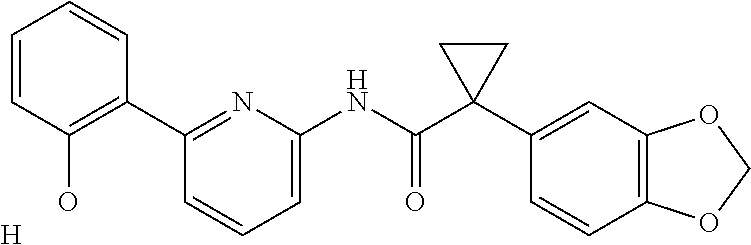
C1(C2=C(O)C=CC=C2)=NC(NC(C2(C3=CC4=C(C=C3)OCO4)CC2)=O)=CC=C1.[H]
